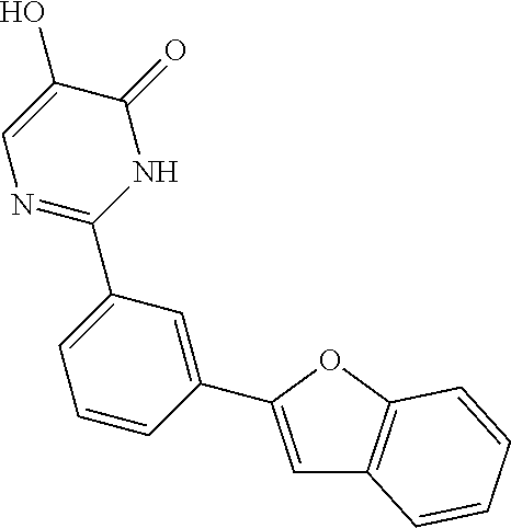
C1(C2=CC=CC(C3=CC4=C(O3)C=CC=C4)=C2)=NC=C(O)C(=O)N1
